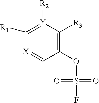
C1(OS(F)(=O)=O)=C([R3])[Y]([R2])=C([R1])[X]=C1
